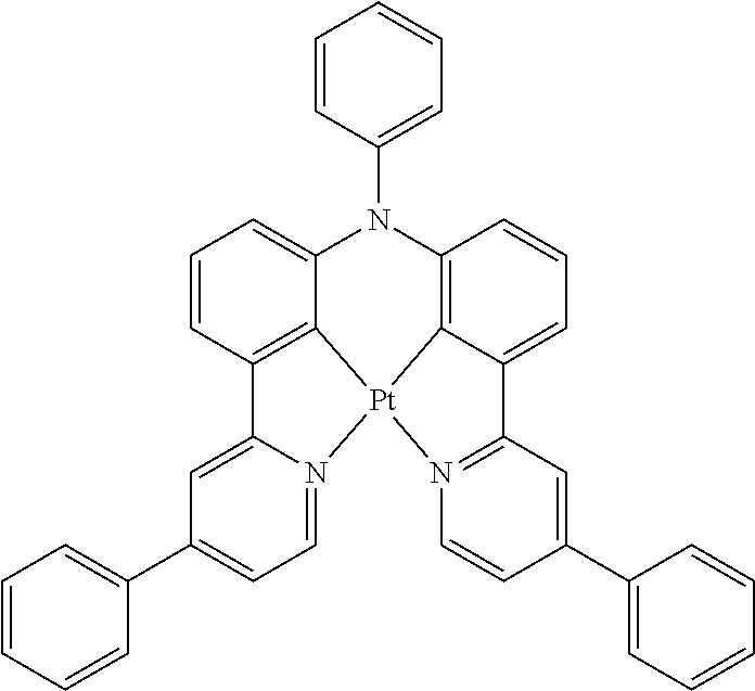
C12=C3C=CC=C1C1=N(C=CC(C4=CC=CC=C4)=C1)[Pt]21C2=C(C=CC=C2N3C2=CC=CC=C2)C2=CC(C3=CC=CC=C3)=CC=N21
